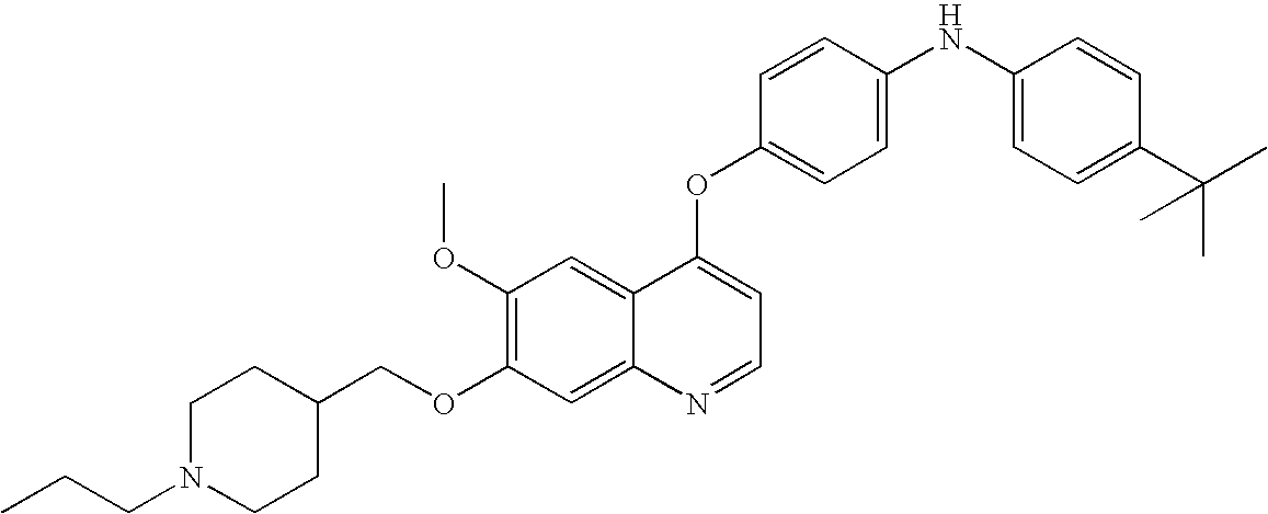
C1=CC(OC2=CC=NC3=CC(OCC4CCN(CCC)CC4)=C(OC)C=C23)=CC=C1NC1=CC=C(C(C)(C)C)C=C1
